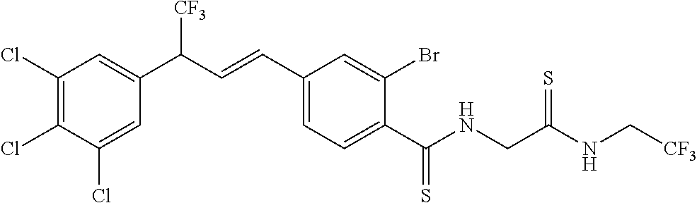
C(C1=CC=C(C=CC([CF3])C2=CC(Cl)=C(Cl)C(Cl)=C2)C=C1Br)(=S)NCC(=S)NC[CF3]
